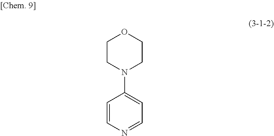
C1=CN=CC=C1N1CCOCC1
